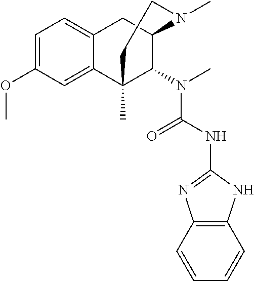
C1=C(OC)C=C2C(=C1)CC1C(N(C(=O)NC3=NC4=C(C=CC=C4)N3)C)C2(C)CCN1C
